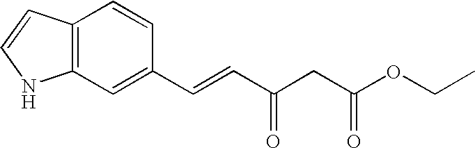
C12=C(C=CN1)C=CC(C=CC(CC(OCC)=O)=O)=C2
